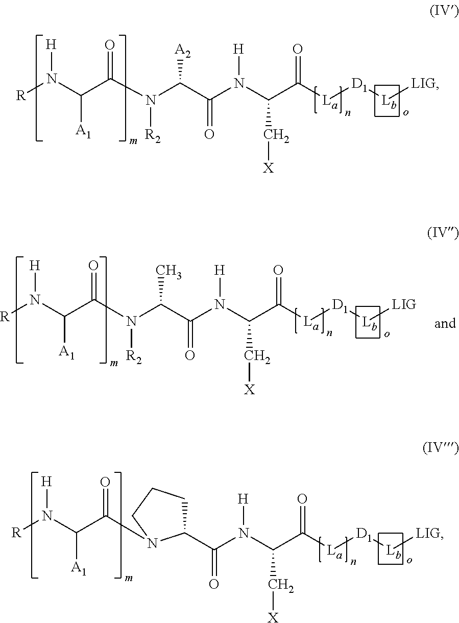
[R]N(C(C(N(C(C(N(C(C([La][D1][Lb][LIG])=O)C[X])[H])=O)[A2])[R2])=O)[A1])[H].C(C(N(C(C([La][D1][Lb][LIG])=O)C[X])[H])=O)(C)N(C(C(N([R])[H])[A1])=O)[R2].[R]N(C(C(=O)N1C(C(N(C(C([La][D1][Lb][LIG])=O)C[X])[H])=O)CCC1)[A1])[H]
